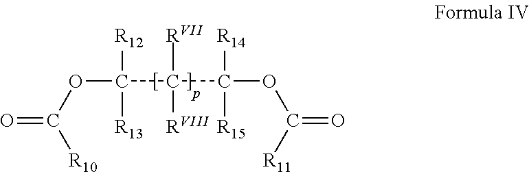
C([RVII])([RVIII])(C([R14])([R15])OC(=O)[R11])C([R12])([R13])OC(=O)[R10]
